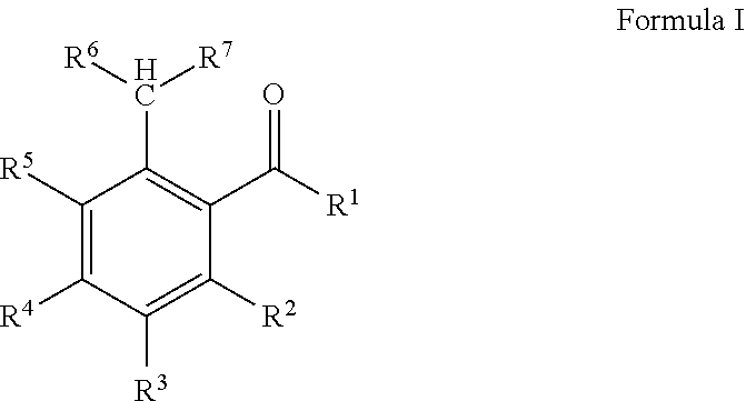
C1([R5])=C([R4])C([R3])=C([R2])C(C([R1])=O)=C1C([R6])[R7]
